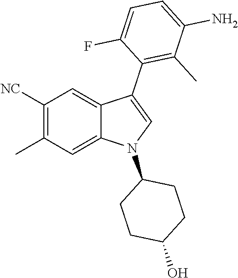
C1([NC])=C(C)C=C2C(=C1)C(C1=C(C)C(N)=CC=C1F)=CN2C1CCC(O)CC1
